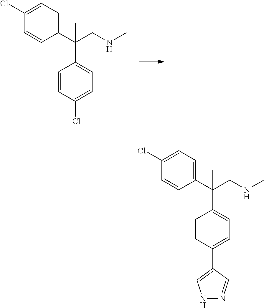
C1=C(Cl)C=CC(C(CNC)(C)C2=CC=C(Cl)C=C2)=C1.C1=C(Cl)C=CC(C(C2=CC=C(C3=CNN=C3)C=C2)(CNC)C)=C1
